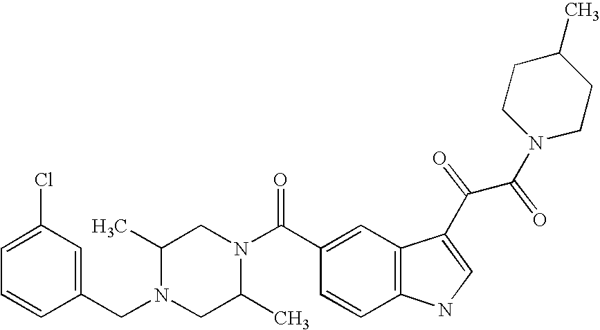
C1=C(Cl)C=C(CN2CC(C)N(C(C3=CC4=C(C=C3)NC=C4C(C(N3CCC(C)CC3)=O)=O)=O)CC2C)C=C1
